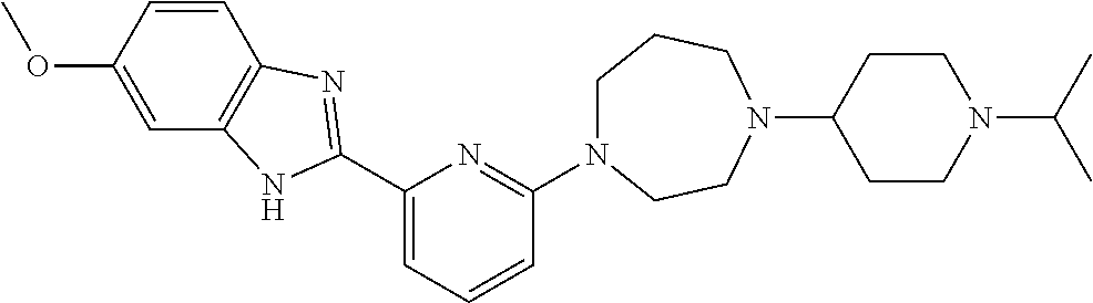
C1(C2=NC3=C(C=C(OC)C=C3)N2)=CC=CC(N2CCCN(C3CCN(C(C)C)CC3)CC2)=N1
